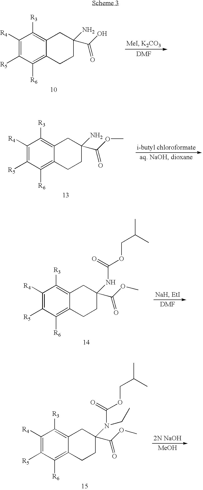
C1([R4])=C([R5])C([R6])=C2C(=C1[R3])CC(N)(C(O)=O)CC2.C1([R4])=C([R5])C([R6])=C2C(=C1[R3])CC(N)(C(OC)=O)CC2.C1([R4])=C([R5])C([R6])=C2C(=C1[R3])CC(NC(OCC(C)C)=O)(C(OC)=O)CC2.C1([R4])=C([R5])C([R6])=C2C(=C1[R3])CC(N(C(OCC(C)C)=O)CC)(C(OC)=O)CC2.[MeOH]
